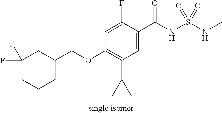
C1=C(F)C(C(NS(NC)(=O)=O)=O)=CC(C2CC2)=C1OCC1CC(F)(F)CCC1
